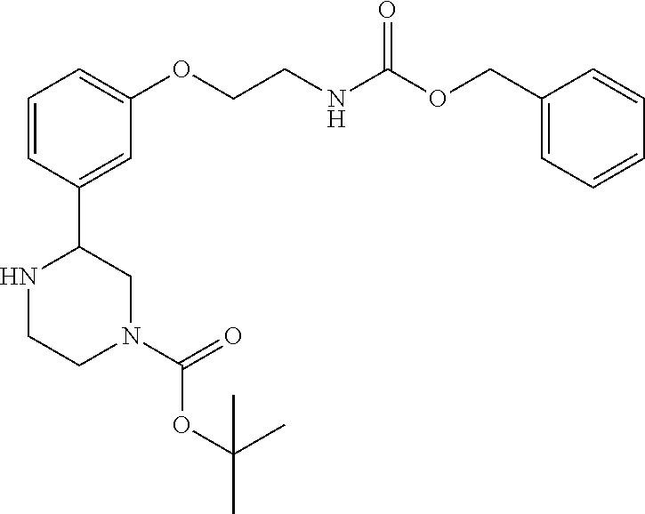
C1=CC(C2NCCN(C(=O)OC(C)(C)C)C2)=CC(OCCNC(OCC2=CC=CC=C2)=O)=C1
